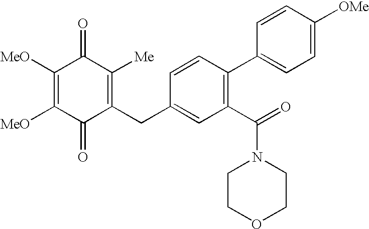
C1(=O)C(CC2=CC(C(N3CCOCC3)=O)=C(C3=CC=C([OMe])C=C3)C=C2)=C([Me])C(=O)C([MeO])=C1[MeO]
